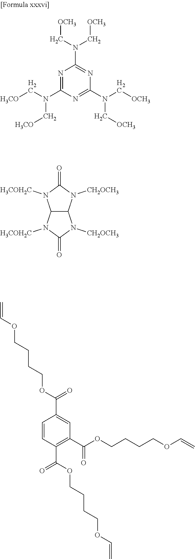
N1=C(N(C[H3CO])C[H3CO])N=C(N(C[OCH3])C[OCH3])N=C1N(C[OCH3])C[OCH3].C12C(N([CH2OCH3])C(=O)N1[H3COH2C])N([CH2OCH3])C(=O)N2[H3COH2C].C1=CC(C(OCCCCOC=C)=O)=C(C(OCCCCOC=C)=O)C=C1C(OCCCCOC=C)=O
